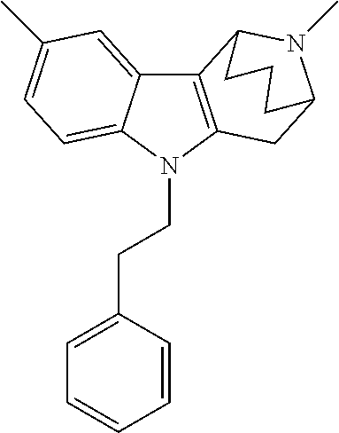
C12=C(N(CCC3=CC=CC=C3)C3=CC=C(C)C=C13)CC1N(C)C2CCC1
